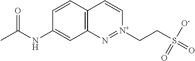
C12=C(C=CC(NC(C)=O)=C1)C=C[N+](CCS(=O)([O-])=O)=N2
